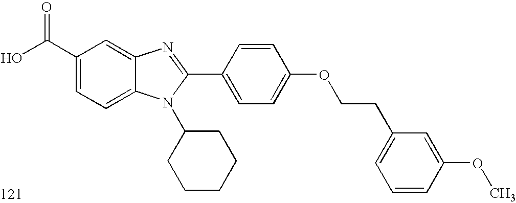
OC(C1=CC=C2C(=C1)N=C(C1=CC=C(OCCC3=CC=CC(OC)=C3)C=C1)N2C1CCCCC1)=O
